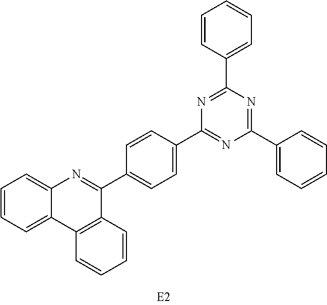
C1=CC=C2C(=C1)N=C(C1=CC=C(C3=NC(C4=CC=CC=C4)=NC(C4=CC=CC=C4)=N3)C=C1)C1=C2C=CC=C1
